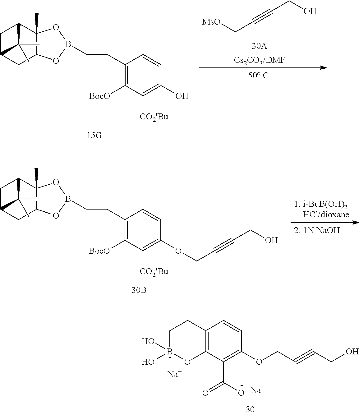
[Na].[Na].C1(OCC#CCO)=C(C(O)=O)C2=C(C=C1)CCB(O)(O)O2.C(CC1=C([BocO])C([CO2tBu])=C(O)C=C1)B1OC2CC3CC(C2(C)O1)C3(C)C.[Cs2CO3/DMF].[MsO]CC#CCO.C(CC1=C([BocO])C([CO2tBu])=C(OCC#CCO)C=C1)B1OC2CC3CC(C2(C)O1)C3(C)C
